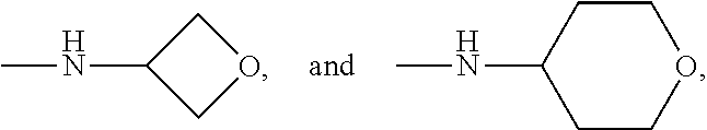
CNC1COC1.CNC1CCOCC1
